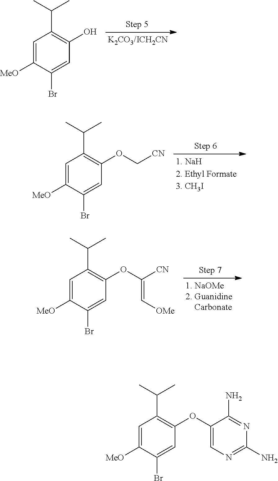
C1=C([MeO])C(Br)=CC(O)=C1C(C)C.C1=C([MeO])C(Br)=CC(OC[CN])=C1C(C)C.C1=C([MeO])C(Br)=CC(OC([CN])=C[OMe])=C1C(C)C.C1=C([MeO])C(Br)=CC(OC2=CN=C(N)N=C2N)=C1C(C)C
